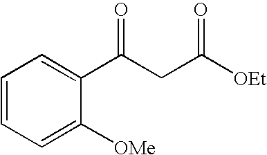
C1=CC=C([OMe])C(C(CC([OEt])=O)=O)=C1
